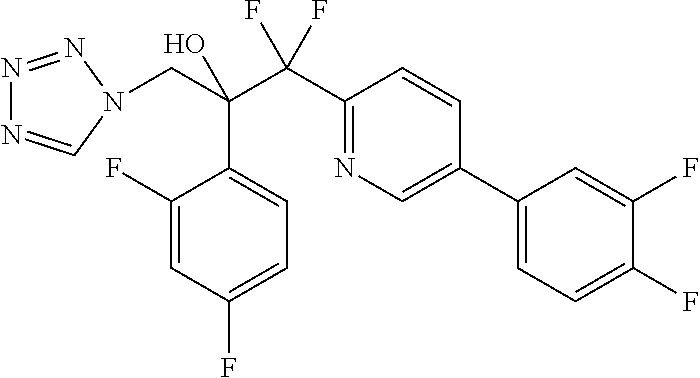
C1(F)=CC(F)=CC=C1C(CN1C=NN=N1)(C(C1=NC=C(C2=CC=C(F)C(F)=C2)C=C1)(F)F)O
